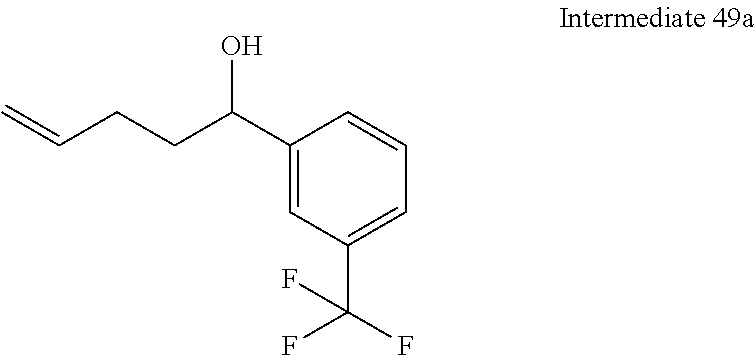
C1(C(CCC=C)O)=CC(C(F)(F)F)=CC=C1
